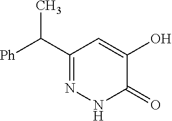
C1(C([Ph])C)=NNC(=O)C(O)=C1
